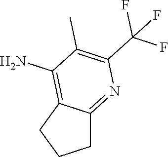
C1C2=NC(C(F)(F)F)=C(C)C(N)=C2CC1
